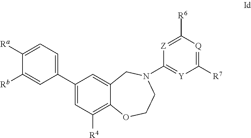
C1(C2=CC=C([Ra])C([Rb])=C2)=CC([R4])=C2C(=C1)CN(C1=[Y]C([R7])=[Q]C([R6])=[Z]1)CCO2
